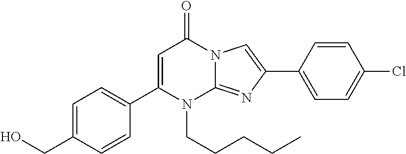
C1(C2=CC=C(CO)C=C2)=CC(=O)N2C(=NC(C3=CC=C(Cl)C=C3)=C2)N1CCCCC
